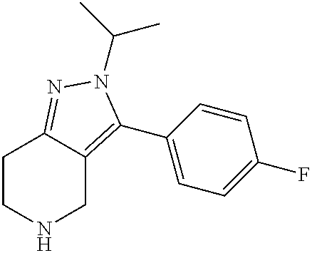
C1CNCC2=C(C3=CC=C(F)C=C3)N(C(C)C)N=C12
